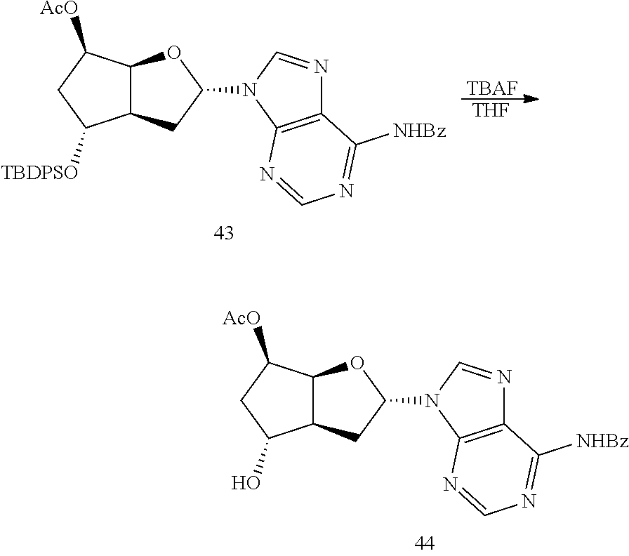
C1C(O)C2C(C1[AcO])OC(N1C=NC3=C1N=CN=C3[NHBz])C2.C1C([TBDPSO])C2C(C1[AcO])OC(N1C=NC3=C1N=CN=C3[NHBz])C2.[TBAF].[THF]
